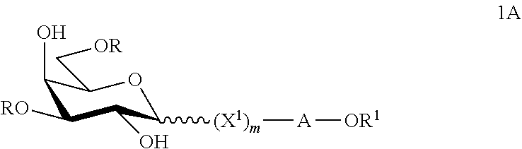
C1(O)C([RO])C(O)C([(X1)m][A][OR1])OC1C[OR]
